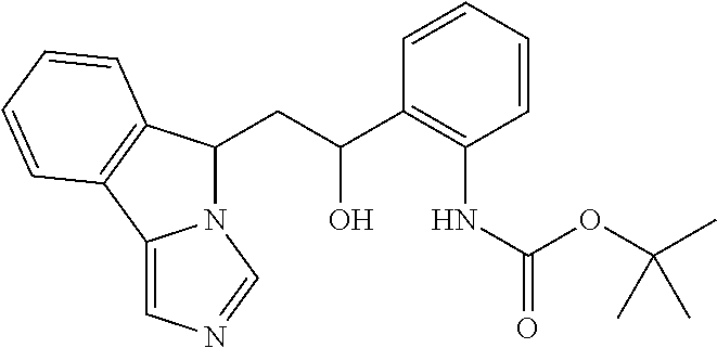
N12C(CC(C3=C(NC(OC(C)(C)C)=O)C=CC=C3)O)C3=C(C1=CN=C2)C=CC=C3
